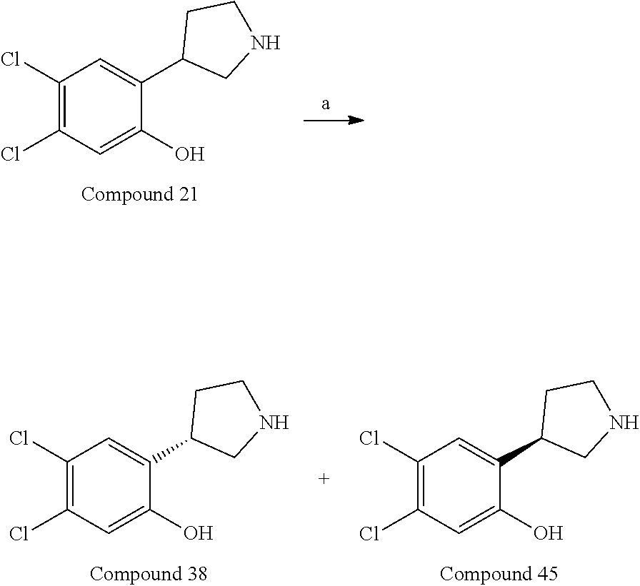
C1(Cl)=C(Cl)C=C(O)C(C2CNCC2)=C1.C1(Cl)=C(Cl)C=C(O)C(C2CNCC2)=C1.C1(Cl)=C(Cl)C=C(O)C(C2CNCC2)=C1
